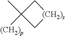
C1C(C)([(CH2)p])C[(CH2)s]1
